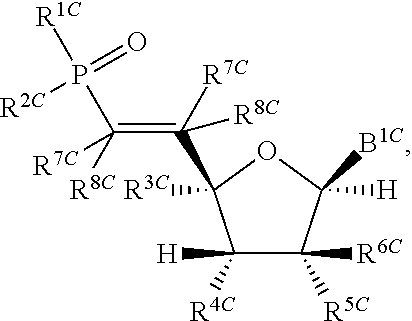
C1([H])([R4C])C([R6C])([R5C])C([H])([B1C])OC1(C(=C([R8C])(P([R1C])(=O)[R2C])[R7C])([R7C])[R8C])[R3C]
